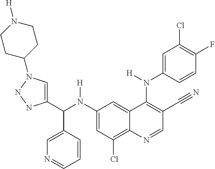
C1(N(C(C2=CN(C3CCN([H])CC3)NN2)C2=CN=CC=C2)[H])=CC(Cl)=C2C(=C1)C(N(C1=CC(Cl)=C(F)C=C1)[H])=C(C#N)C=N2
